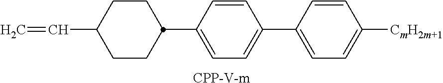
C(C1CCC(C2=CC=C(C3=CC=C([CmH2m+1])C=C3)C=C2)CC1)=C.[CPP-V-m]
